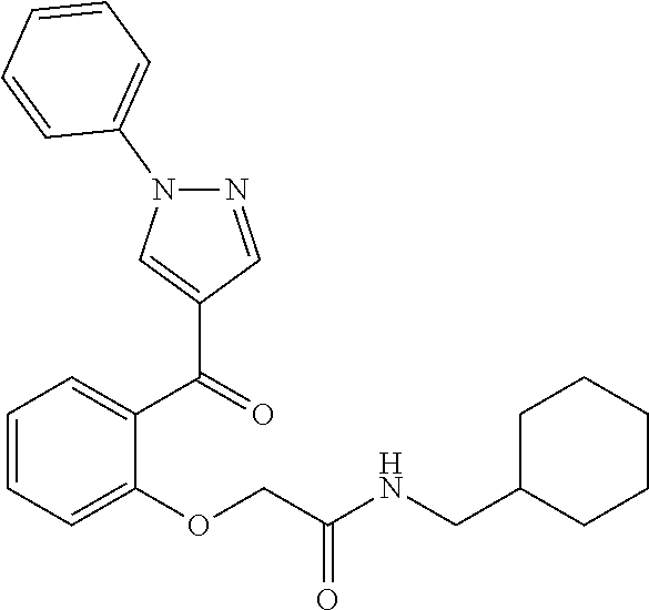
C1=CC=C(OCC(NCC2CCCCC2)=O)C(C(=O)C2=CN(C3=CC=CC=C3)N=C2)=C1
